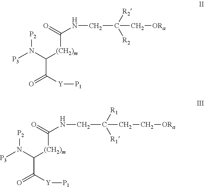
C(C([R2])([R2])C[ORa])NC(=O)[(CH2)m]C(C(=O)[Y][P1])N([P3])[P2].C(C([R1])([R1])CC[ORa])NC(=O)[(CH2)m]C(C(=O)[Y][P1])N([P3])[P2]
